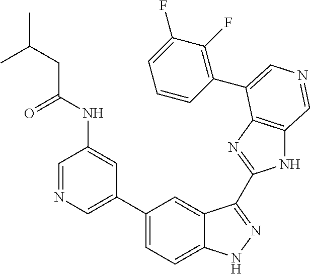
C1(C2=CN=CC(NC(=O)CC(C)C)=C2)=CC=C2C(=C1)C(C1=NC3=C(N1)C=NC=C3C1=C(F)C(F)=CC=C1)=NN2
